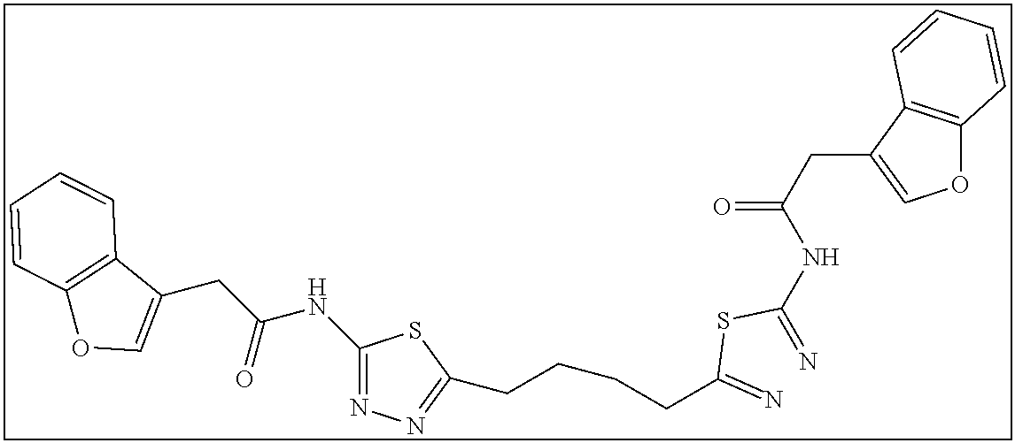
C1(NC(CC2=COC3=C2C=CC=C3)=O)=NN=C(CCCCC(=N)SC(=N)NC(CC2=COC3=C2C=CC=C3)=O)S1
